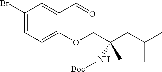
C1(Br)=CC=C(OCC(CC(C)C)(N[Boc])C)C(C=O)=C1
